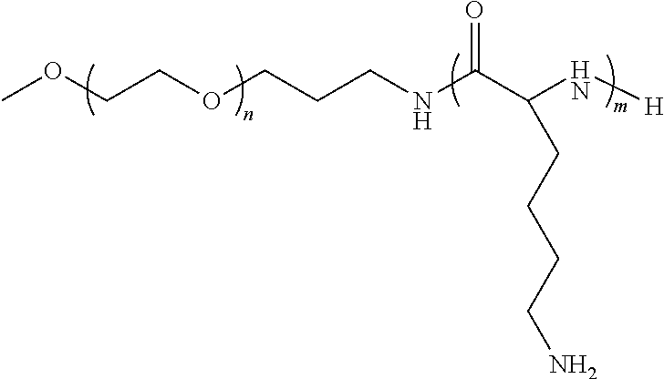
C(COCCCNC(C(N[H])CCCCN)=O)OC
